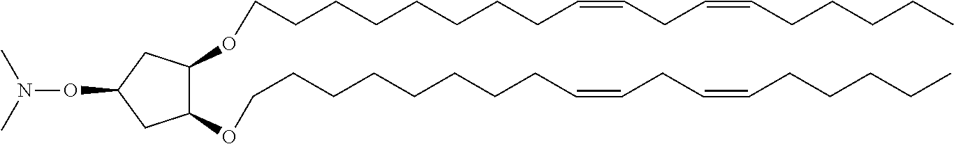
C1(OCCCCCCCCC=CCC=CCCCCC)C(OCCCCCCCCC=CCC=CCCCCC)CC(ON(C)C)C1
